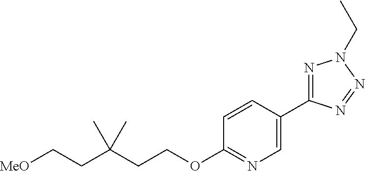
[MeO]CCC(CCOC1=NC=C(C2=NN(CC)N=N2)C=C1)(C)C
